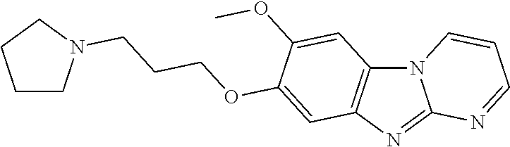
N12C3=C(N=C1N=CC=C2)C=C(OCCCN1CCCC1)C(OC)=C3
